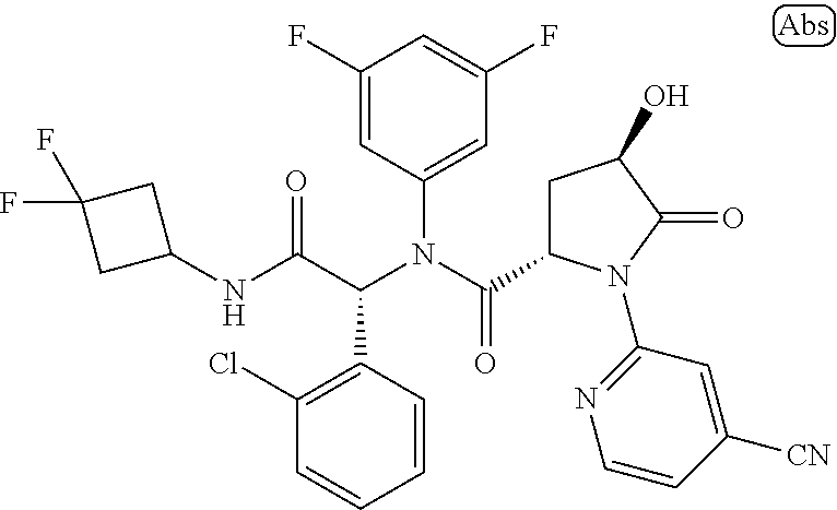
C1=CC(C(C(NC2CC(F)(F)C2)=O)N(C(=O)C2CC(O)C(=O)N2C2=NC=CC([CN])=C2)C2=CC(F)=CC(F)=C2)=C(Cl)C=C1
